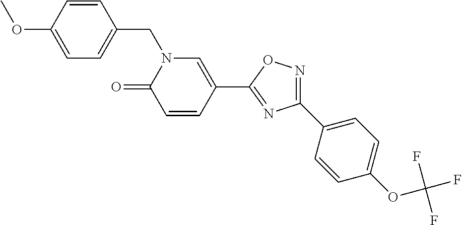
C1=C(OC)C=CC(CN2C(=O)C=CC(C3=NC(C4=CC=C(OC(F)(F)F)C=C4)=NO3)=C2)=C1
